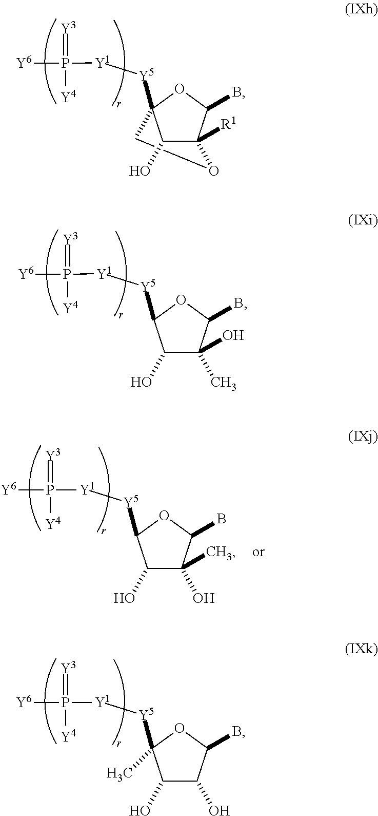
C12([R1])C(B)OC([Y5][Y1]P([Y6])(=[Y3])[Y4])(CO1)C2O.C1(C)(O)C(B)OC([Y5][Y1]P([Y6])(=[Y3])[Y4])C1O.C1(O)C(B)OC([Y5][Y1]P([Y6])(=[Y3])[Y4])(C)C1O.C1(O)(C)C(B)OC([Y5][Y1]P([Y6])(=[Y3])[Y4])C1O
